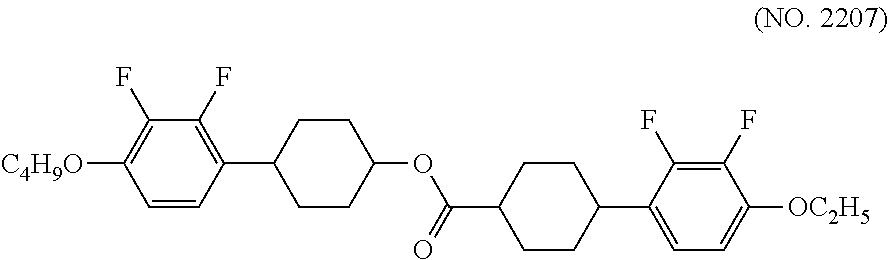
C1=CC(C2CCC(OC(C3CCC(C4=CC=C([OC2H5])C(F)=C4F)CC3)=O)CC2)=C(F)C(F)=C1[C4H9O]
